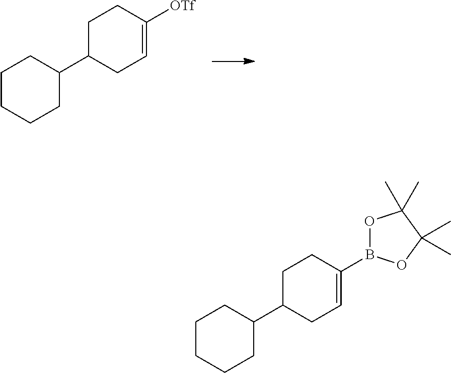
C1(C2CC=C([OTf])CC2)CCCCC1.C1(C2CC=C(B3OC(C)(C)C(C)(C)O3)CC2)CCCCC1
